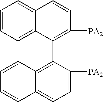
C1=CC=C2C(=C1)C=CC([PA2])=C2C1=C2C(=CC=C1[PA2])C=CC=C2
